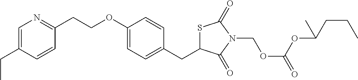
C1=C(CC)C=CC(CCOC2=CC=C(CC3SC(=O)N(COC(=O)OC(CCC)C)C3=O)C=C2)=N1
